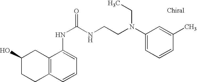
C1(O)CCC2=C(C1)C(NC(NCCN(C1=CC=CC(C)=C1)CC)=O)=CC=C2
